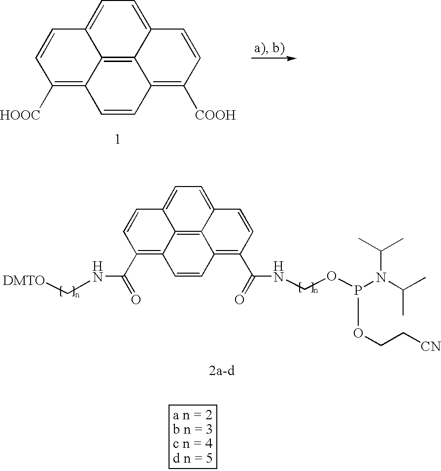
C12=C3C4=CC=C1C=CC([HOOC])=C2C=CC3=C([COOH])C=C4.C12=C3C4=CC=C1C=CC(C(NC[DMTO])=O)=C2C=CC3=C(C(=O)NCOP(N(C(C)C)C(C)C)OCC[CN])C=C4
